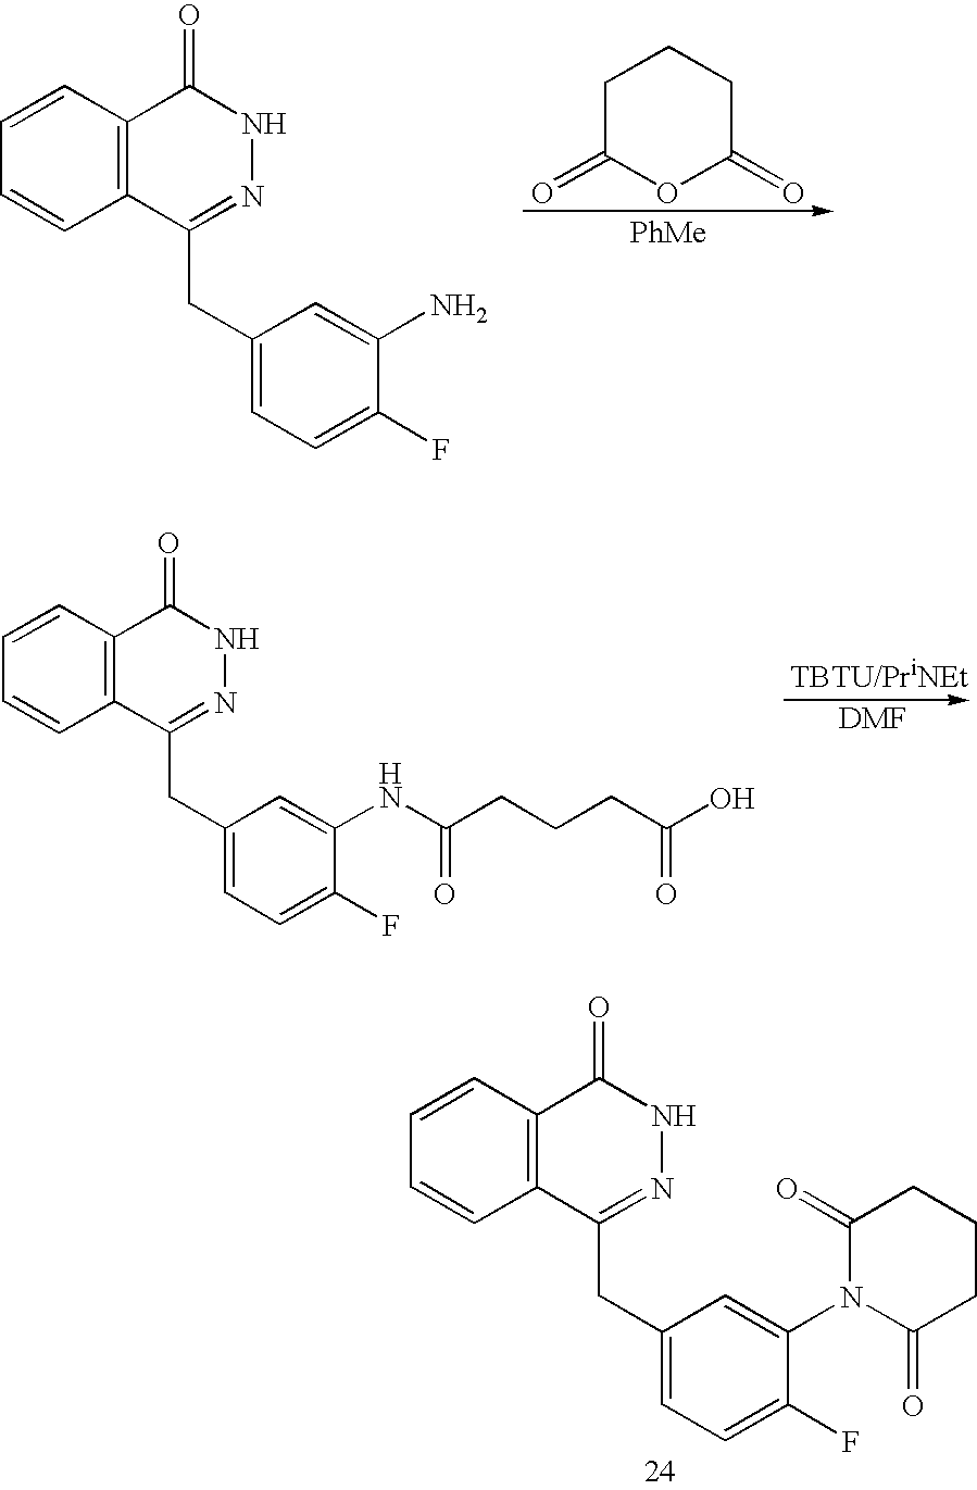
C1=CC2=C(C=C1)C(CC1=CC=C(F)C(N3C(=O)CCCC3=O)=C1)=NNC2=O.C1=CC2=C(C=C1)C(CC1=CC=C(F)C(NC(CCCC(O)=O)=O)=C1)=NNC2=O.C1=CC2=C(C=C1)C(CC1=CC=C(F)C(N)=C1)=NNC2=O.[PhMe].C1C(=O)OC(=O)CC1
